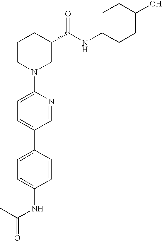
C1(N2CC(C(NC3CCC(O)CC3)=O)CCC2)=CC=C(C2=CC=C(NC(=O)C)C=C2)C=N1
